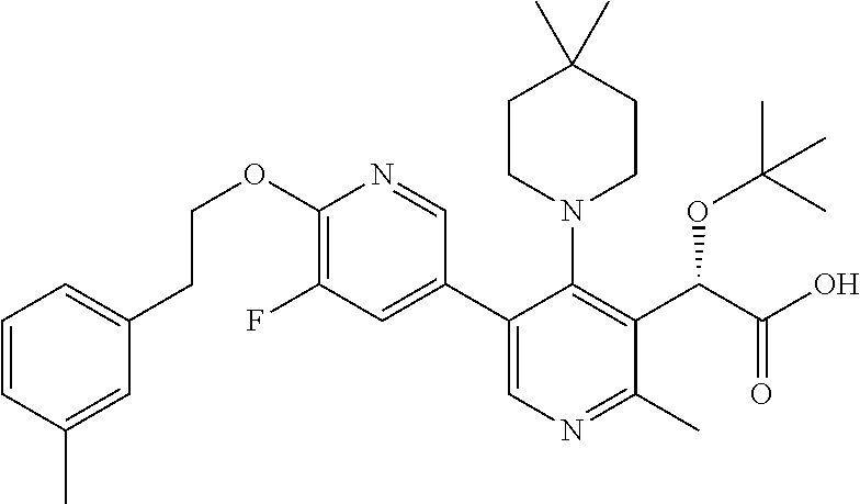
O(C1=C(F)C=C(C2=CN=C(C)C(C(C(=O)O)OC(C)(C)C)=C2N2CCC(C)(C)CC2)C=N1)CCC1=CC=CC(C)=C1
